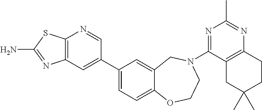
C12=C(C=C(C3=CC=C4C(=C3)CN(C3=NC(C)=NC5=C3CC(C)(C)CC5)CCO4)C=N1)N=C(N)S2
